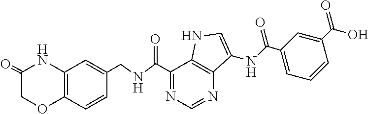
C12=C(C=CC(CNC(C3=NC=NC4=C3NC=C4NC(C3=CC=CC(C(O)=O)=C3)=O)=O)=C1)OCC(=O)N2
